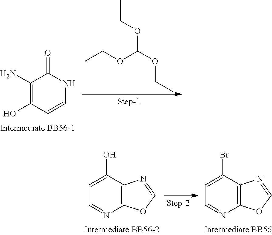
C1(N)=C(O)C=CNC1=O.CCOC(OCC)OCC.C12=C(C(O)=CC=N1)N=CO2.C12=C(C(Br)=CC=N1)N=CO2
